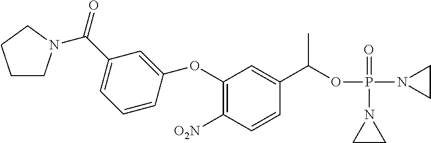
C1(OC2=CC(C(=O)N3CCCC3)=CC=C2)=C([O2N])C=CC(C(OP(N2CC2)(=O)N2CC2)C)=C1
